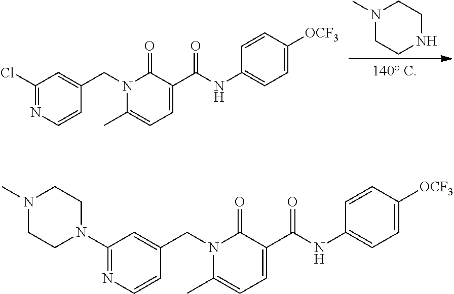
N1(CC2=CC(Cl)=NC=C2)C(C)=CC=C(C(NC2=CC=C([OCF3])C=C2)=O)C1=O.N1(C)CCNCC1.N1(CC2=CC(N3CCN(C)CC3)=NC=C2)C(C)=CC=C(C(NC2=CC=C([OCF3])C=C2)=O)C1=O
